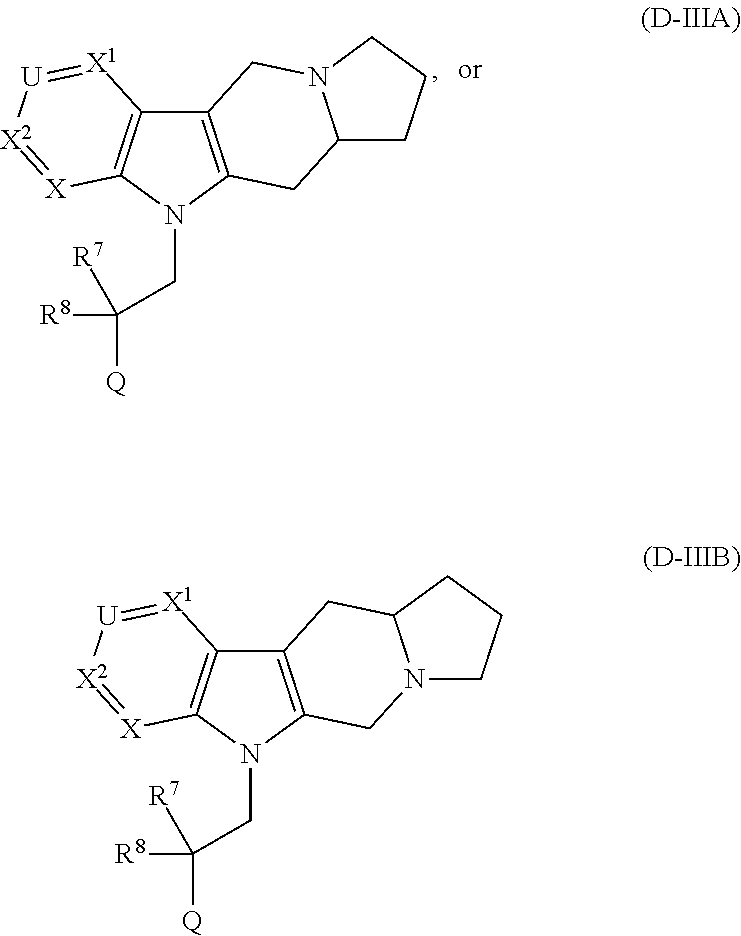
C12=C(N(CC([R8])([Q])[R7])C3=C1[X1]=[U][X2]=[X]3)CN1C(C2)CCC1.C12=C(N(CC([R8])([Q])[R7])C3=C1[X1]=[U][X2]=[X]3)CC1N(C2)CCC1
